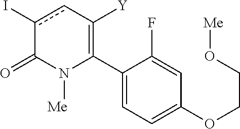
C1(C2=C([Y])cc(I)C(=O)N2[Me])=CC=C(OCCO[Me])C=C1F
